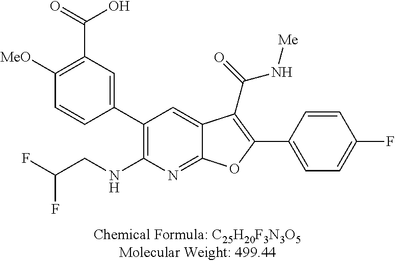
C1(C2=CC(C(=O)O)=C([MeO])C=C2)=C(NCC(F)F)N=C2C(=C1)C(C(=O)N[Me])=C(C1=CC=C(F)C=C1)O2
